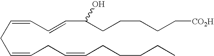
C(CC=CCC=CCCCCC)=CC=CC(CCCCC[CO2H])O
